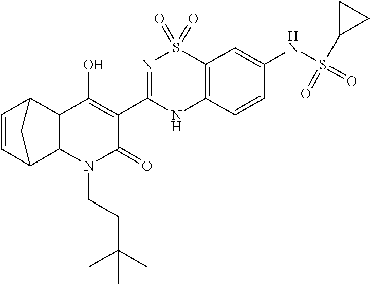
C1=CC2C3C(C1C2)C(O)=C(C1=NS(=O)(=O)C2=C(N1)C=CC(NS(=O)(C1CC1)=O)=C2)C(=O)N3CCC(C)(C)C
